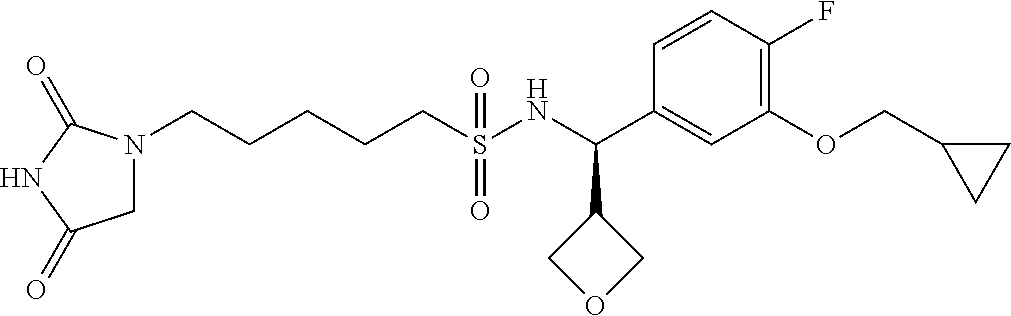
C1=CC(F)=C(OCC2CC2)C=C1C(NS(CCCCCN1CC(=O)NC1=O)(=O)=O)C1COC1
